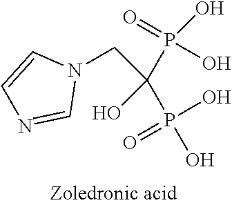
C(C(P(O)(O)=O)(O)P(O)(O)=O)N1C=CN=C1
